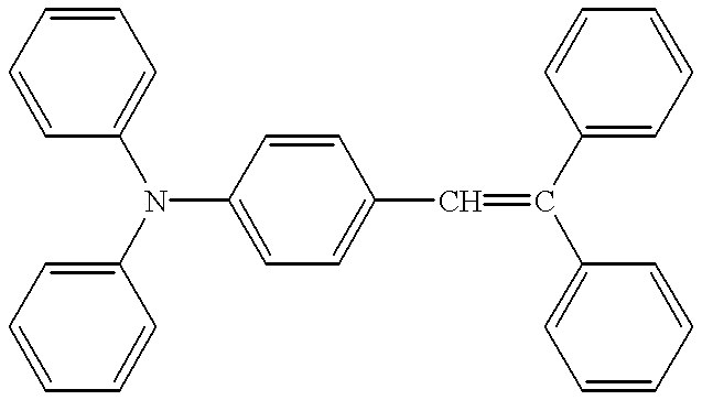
C1=CC(N(C2=CC=CC=C2)C2=CC=C(C=C(C3=CC=CC=C3)C3=CC=CC=C3)C=C2)=CC=C1
